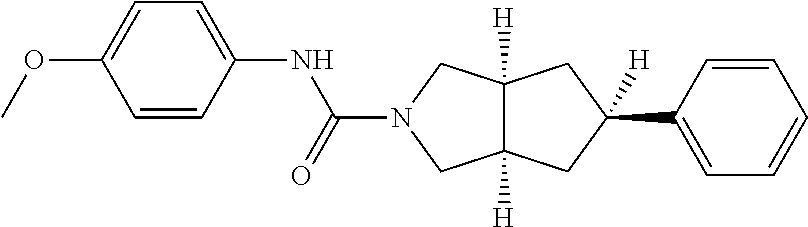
C12([H])C([H])(CC(C3=CC=CC=C3)([H])C1)CN(C(NC1=CC=C(OC)C=C1)=O)C2
